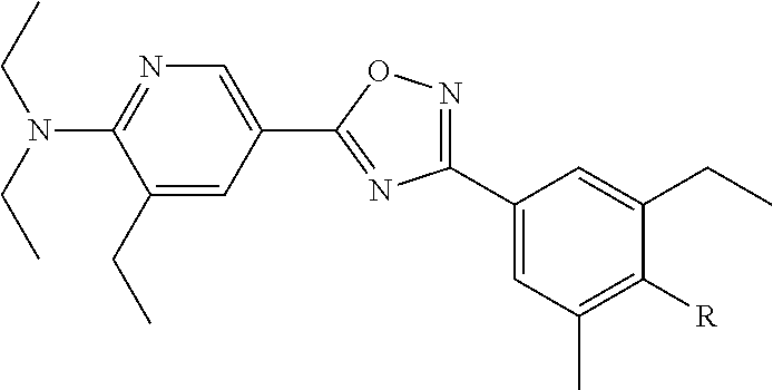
C1=C(C2=NC(C3=CC(C)=C([R])C(CC)=C3)=NO2)C=C(CC)C(N(CC)CC)=N1
